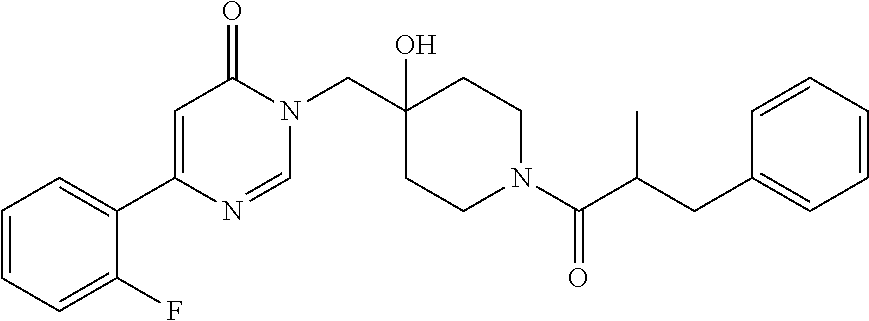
N1(CC2(O)CCN(C(=O)C(CC3=CC=CC=C3)C)CC2)C(=O)C=C(C2=CC=CC=C2F)N=C1
